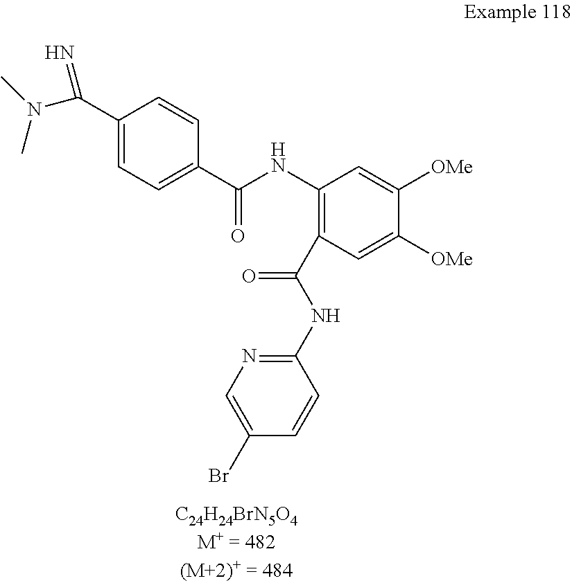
C1(C(N(C)C)=N)=CC=C(C(NC2=C(C(NC3=NC=C(Br)C=C3)=O)C=C([OMe])C([OMe])=C2)=O)C=C1
